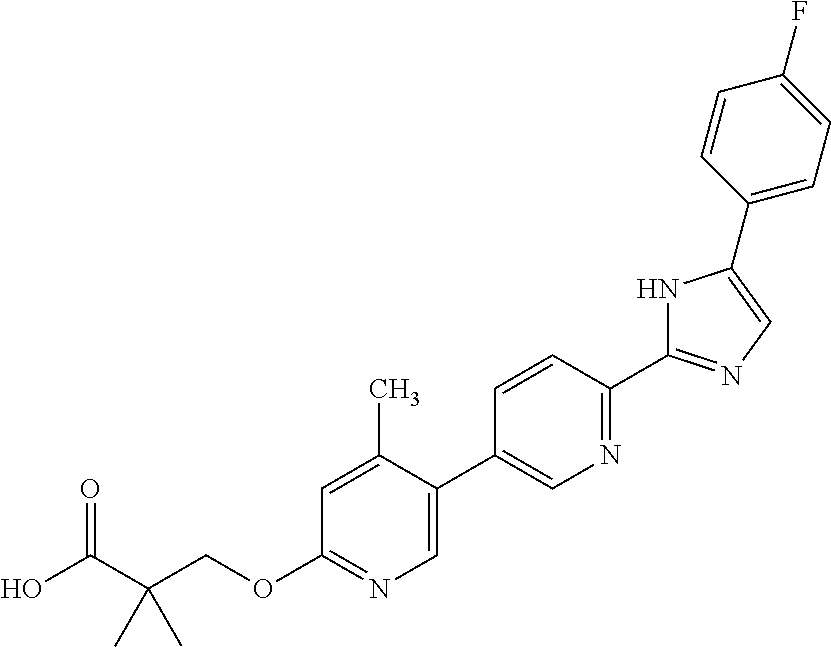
OC(C(COC1=NC=C(C2=CN=C(C3=NC=C(C4=CC=C(F)C=C4)N3)C=C2)C(C)=C1)(C)C)=O
